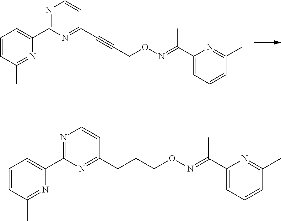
C(CON=C(C1=CC=CC(C)=N1)C)#CC1=NC(C2=CC=CC(C)=N2)=NC=C1.C(ON=C(C1=CC=CC(C)=N1)C)CCC1=NC(C2=CC=CC(C)=N2)=NC=C1
